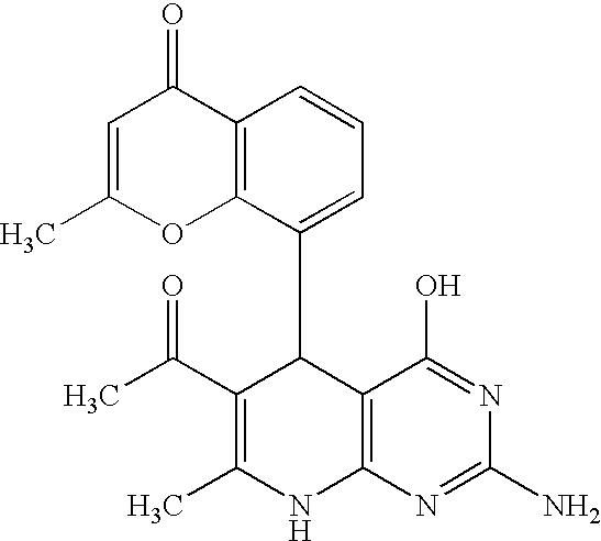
C12=C(C(C3C(C(C)=O)=C(C)NC4=C3C(O)=NC(N)=N4)=CC=C1)OC(C)=CC2=O
